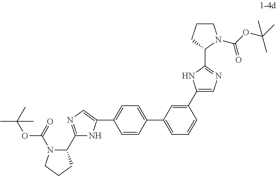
CC(OC(=O)N1C(C2=NC=C(C3=CC=C(C4=CC=CC(C5=CN=C(C6CCCN6C(=O)OC(C)(C)C)N5)=C4)C=C3)N2)CCC1)(C)C
